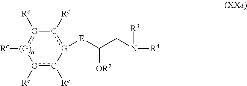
[G]1([Rc]):[G]([Rc])[G]([E]C([OR2])CN([R4])[R3]):[G]([Rc])[G]([Rc]):[(G)n]1[Rc]
